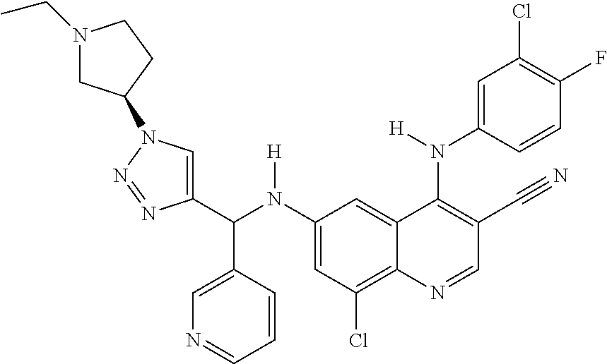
C1(N(C(C2=CN(C3CN(CC)CC3)N=N2)C2=CN=CC=C2)[H])=CC(Cl)=C2C(=C1)C(N(C1=CC(Cl)=C(F)C=C1)[H])=C(C#N)C=N2
